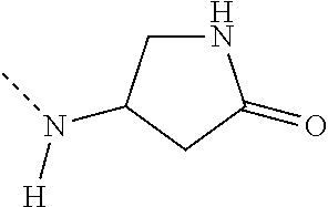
N1CC(N([H])C)CC1=O
